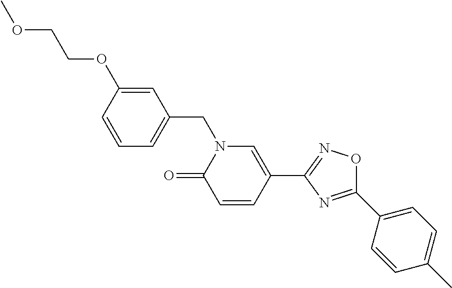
C1=CC(OCCOC)=CC(CN2C(=O)C=CC(C3=NOC(C4=CC=C(C)C=C4)=N3)=C2)=C1
